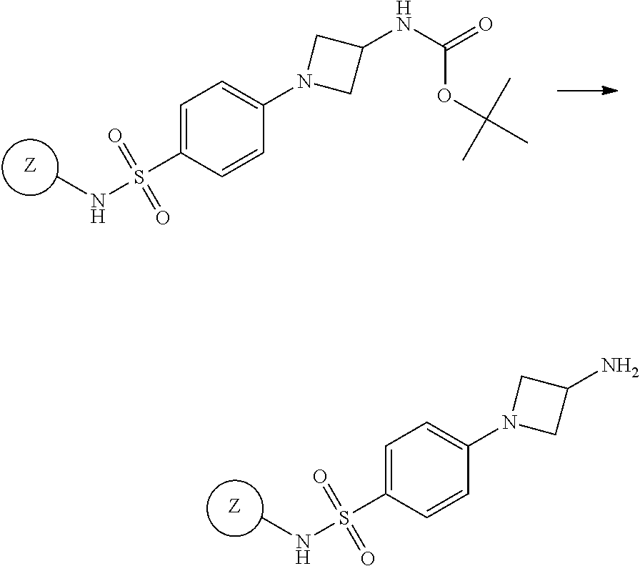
[Z].CNS(C1=CC=C(N2CC(N)C2)C=C1)(=O)=O.[Z].CNS(C1=CC=C(N2CC(NC(=O)OC(C)(C)C)C2)C=C1)(=O)=O
